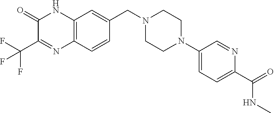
C1(=O)C(C(F)(F)F)=NC2=C(N1)C=C(CN1CCN(C3=CC=C(C(NC)=O)N=C3)CC1)C=C2
